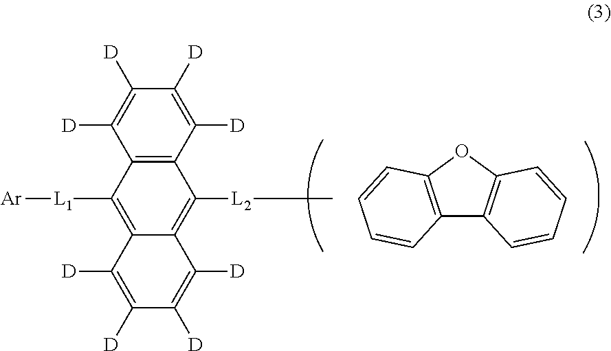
C1([D])=C([D])C([D])=C([D])C2=C([L2]C)C3=C(C([L1][Ar])=C12)C([D])=C([D])C([D])=C3[D].C12=C(OC3=C1C=CC=C3)C=CC=C2
